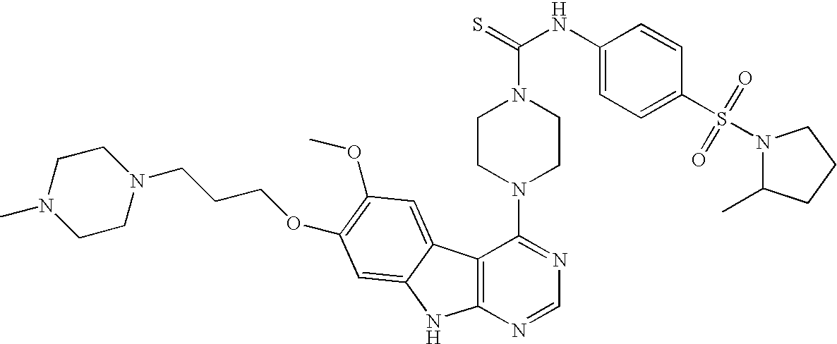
C12=C(N=CN=C1N1CCN(C(=S)NC3=CC=C(S(=O)(=O)N4C(C)CCC4)C=C3)CC1)NC1=CC(OCCCN3CCN(C)CC3)=C(OC)C=C21
